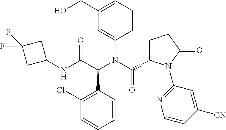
C1(CO)=CC=CC(N(C(C2CCC(=O)N2C2=NC=CC([CN])=C2)=O)C(C(NC2CC(F)(F)C2)=O)C2=C(Cl)C=CC=C2)=C1
